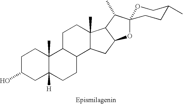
C1C(O)CC2([H])C(C)(C1)C1C(CC2)C2C(C)(CC1)C1C(C2)OC2(C1C)OCC(C)CC2
